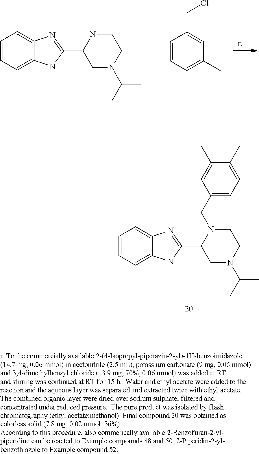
C1=CC=C2C(=C1)N=C(C1CN(C(C)C)CCN1CC1=CC=C(C)C(C)=C1)N2.C1=CC=C2C(=C1)N=C(C1CN(C(C)C)CCN1)N2.C1=CC(C)=C(C)C=C1CCl
